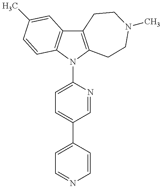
C12=C(N(C3=CC=C(C4=CC=NC=C4)C=N3)C3=C1C=C(C)C=C3)CCN(C)CC2
